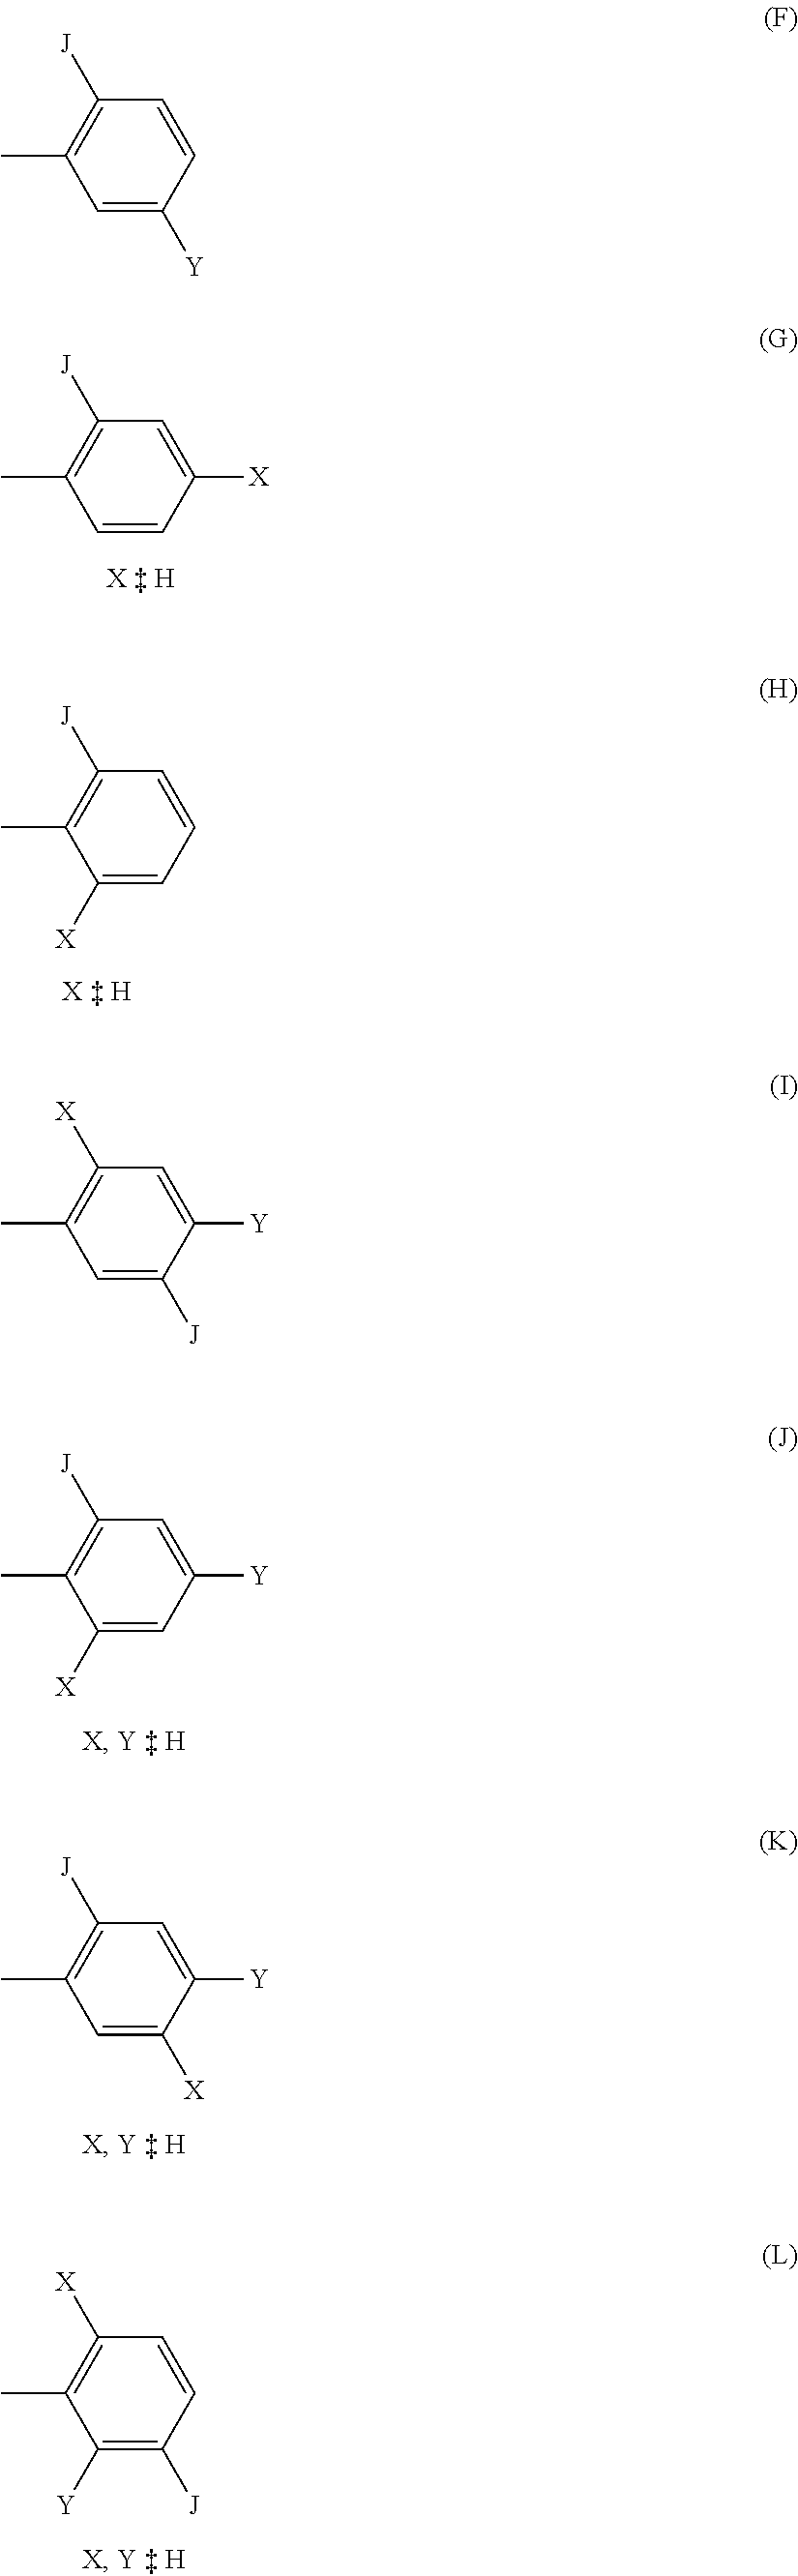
C1([X])=CC([J])=C(C)C=C1.C1=CC([J])=C(C)C([X])=C1.C1([Y])=CC([J])=C(C)C([X])=C1.C1([Y])=CC([J])=C(C)C=C1[X].C1=CC([X])=C(C)C([Y])=C1[J].C1=CC([J])=C(C)C=C1[Y].C1([Y])=CC([X])=C(C)C=C1[J]
